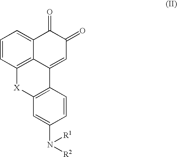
C1=CC2=C3C(=C1)C(=O)C(=O)C=C3C1=C([X]2)C=C(N([R2])[R1])C=C1
